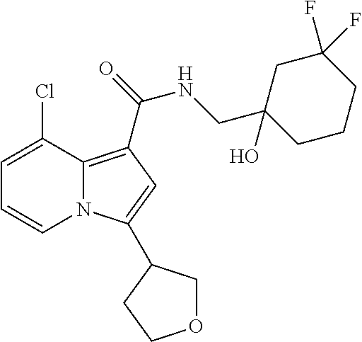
C1=C(Cl)C2=C(C(NCC3(O)CCCC(F)(F)C3)=O)C=C(C3COCC3)N2C=C1
